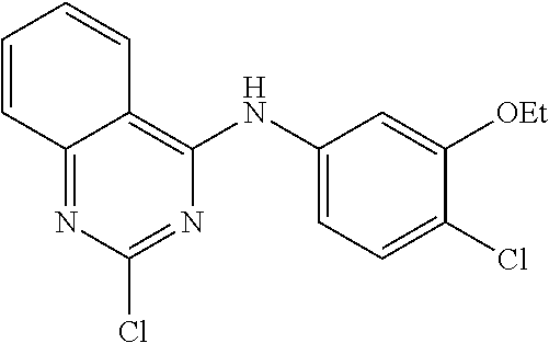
C12=NC(Cl)=NC(NC3=CC=C(Cl)C([OEt])=C3)=C1C=CC=C2
